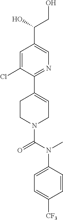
C1=C(Cl)C(C2=CCN(C(N(C3=CC=C([CF3])C=C3)C)=O)CC2)=NC=C1C(O)CO
